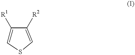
C1([R1])=CSC=C1[R2]
